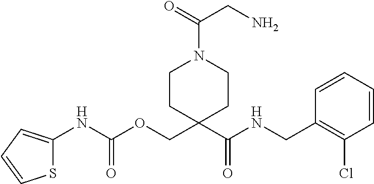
C1=CC(CNC(C2(COC(NC3=CC=CS3)=O)CCN(C(=O)CN)CC2)=O)=C(Cl)C=C1
